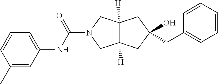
C1(CC2=CC=CC=C2)(O)CC2([H])CN(C(NC3=CC=CC(C)=C3)=O)CC2([H])C1
